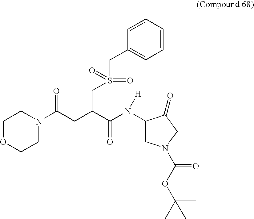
C1OCCN(C(CC(C(N([H])C2CN(C(OC(C)(C)C)=O)CC2=O)=O)CS(CC2=CC=CC=C2)(=O)=O)=O)C1
